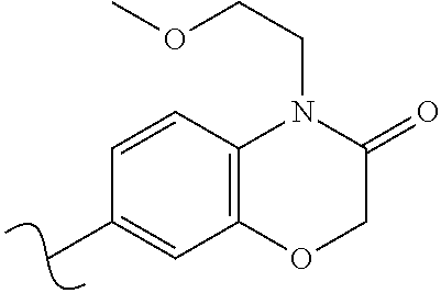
CC1=CC2=C(C=C1)N(CCOC)C(=O)CO2
